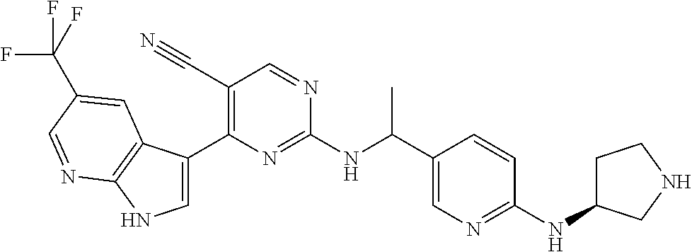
C1(C#N)=C(C2=CNC3=C2C=C(C(F)(F)F)C=N3)N=C(NC(C2=CN=C(NC3CCNC3)C=C2)C)N=C1
